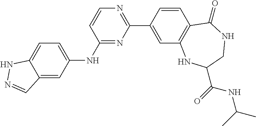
C1(NC2=CC=C3C(=C2)C=NN3)=NC(C2=CC3=C(C=C2)C(=O)NCC(C(=O)NC(C)C)N3)=NC=C1
